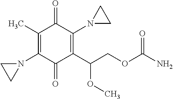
NC(=O)OCC(C1=C(N2CC2)C(=O)C(C)=C(N2CC2)C1=O)OC
